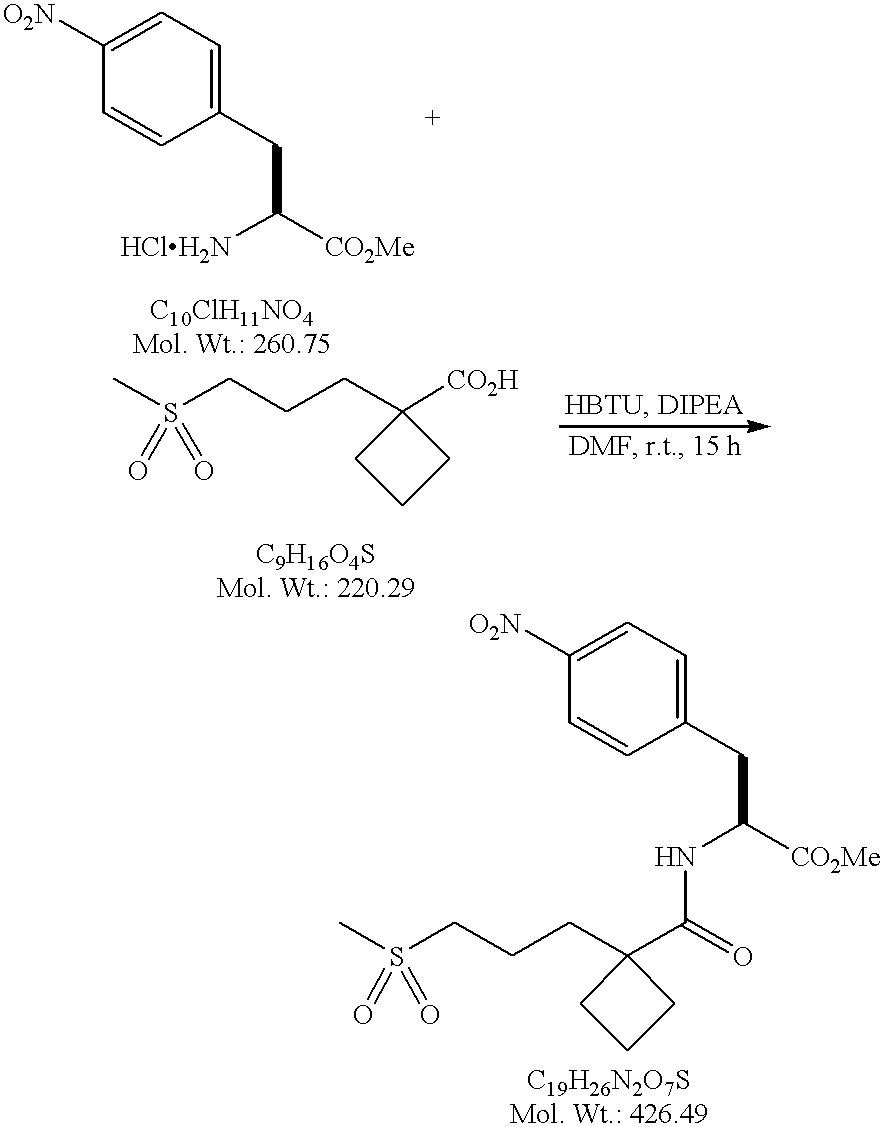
C1(CC([HClH2N])[CO2Me])=CC=C([O2N])C=C1.CS(CCCC1([CO2H])CCC1)(=O)=O.CS(CCCC1(C(NC(CC2=CC=C([O2N])C=C2)[CO2Me])=O)CCC1)(=O)=O
